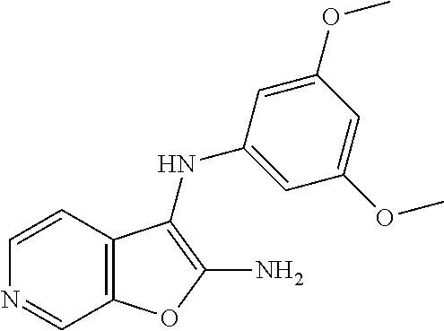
C12=C(C=CN=C1)C(NC1=CC(OC)=CC(OC)=C1)=C(N)O2
